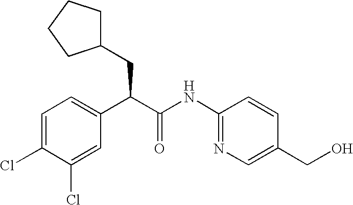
C1=C(Cl)C(Cl)=CC=C1C(C(NC1=NC=C(CO)C=C1)=O)CC1CCCC1
